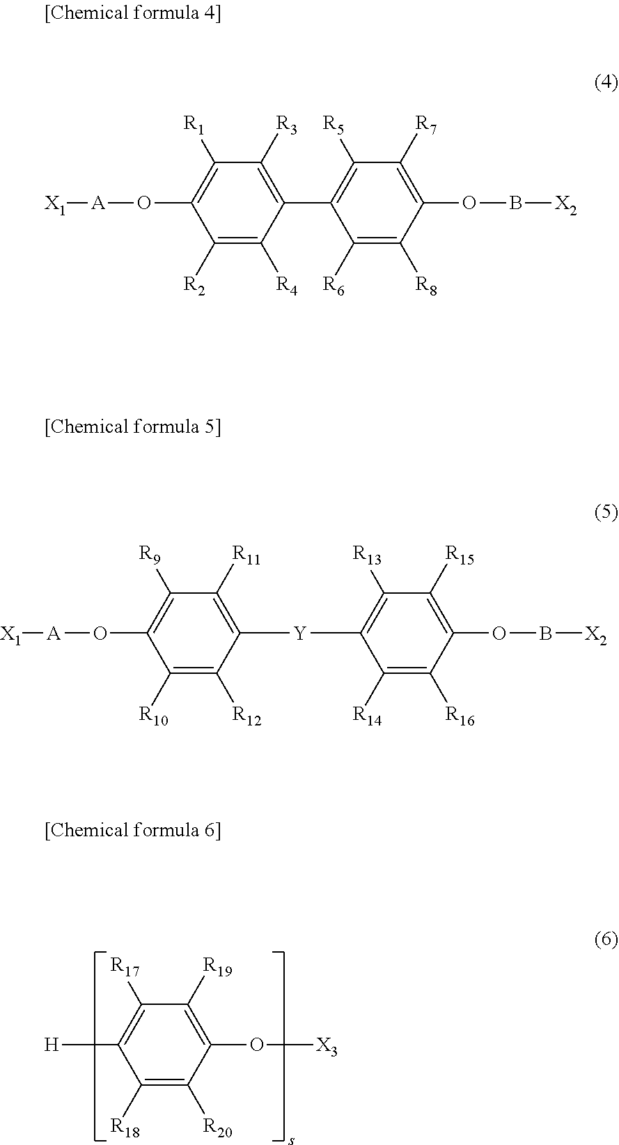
C1([R18])=C([R20])C(O[X3])=C([R19])C([R17])=C1[H].[A](OC1=C([R9])C([R11])=C([Y]C2=C([R13])C([R15])=C(OB[X2])C([R16])=C2[R14])C([R12])=C1[R10])[X1].C1([R1])=C(O[A][X1])C([R2])=C([R4])C(C2=C([R5])C([R7])=C(OB[X2])C([R8])=C2[R6])=C1[R3]
